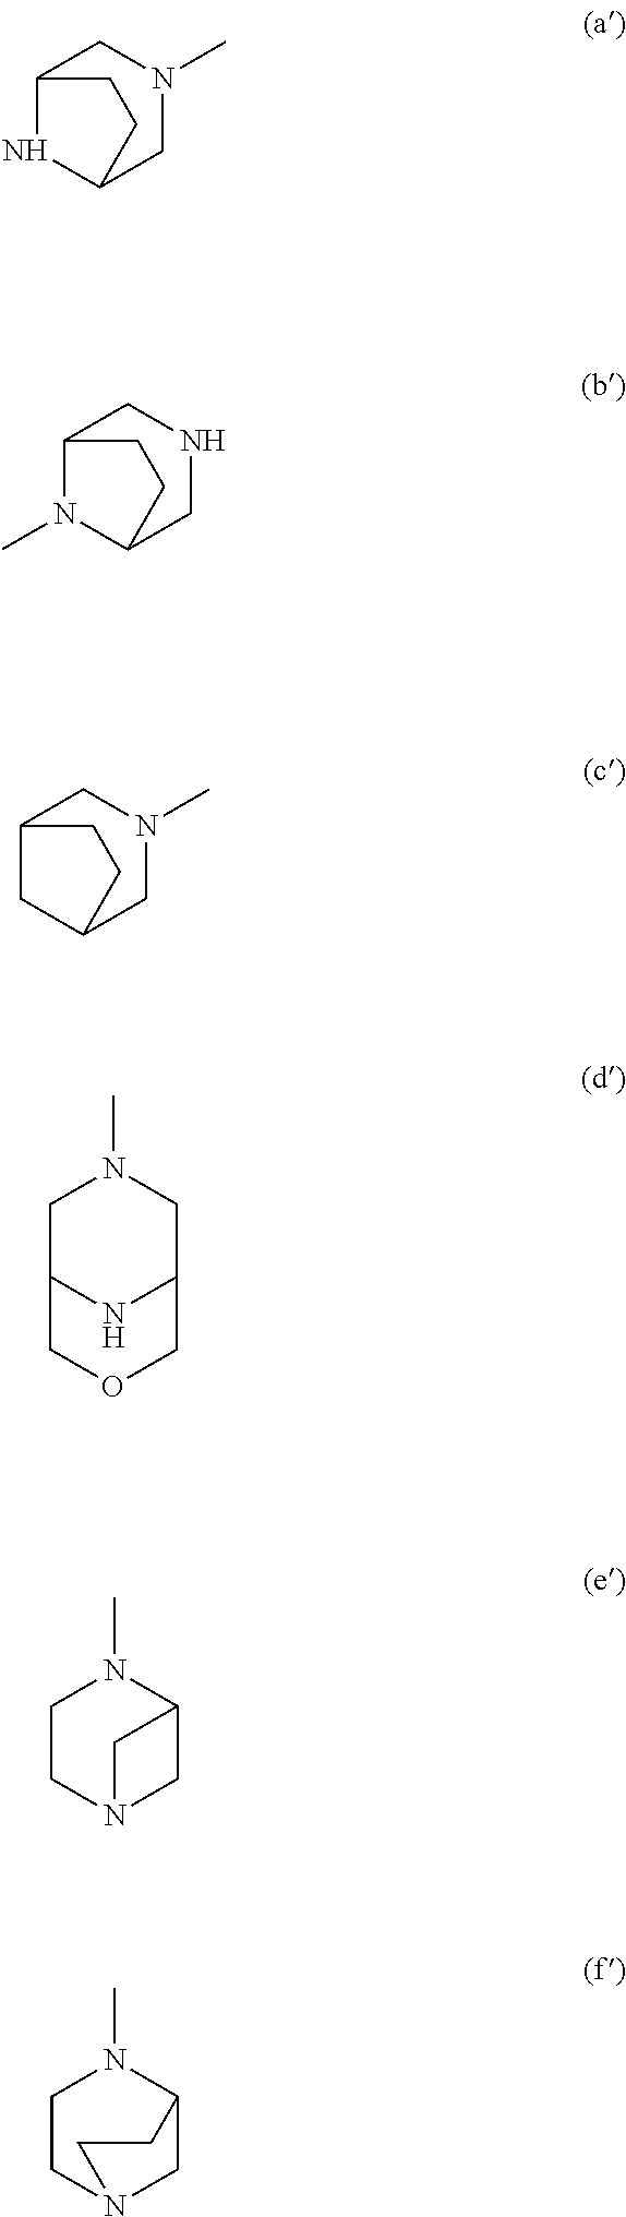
C12NC(CN(C)C1)CC2.C12N(C)C(CNC1)CC2.C12CC(CN(C)C1)CC2.C1C2NC(CN1C)COC2.C1CN2CC(N1C)C2.C1CN2CC(N1C)CC2
